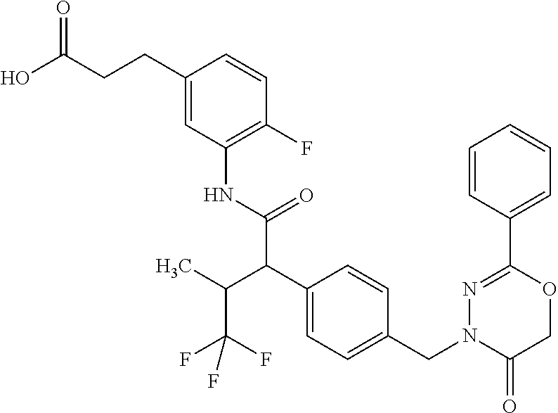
C(C(O)=O)CC1=CC(NC(C(C2=CC=C(CN3C(=O)COC(C4=CC=CC=C4)=N3)C=C2)C(C(F)(F)F)C)=O)=C(F)C=C1
